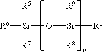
[R6][Si]([R7])([R5])O[Si]([R9])([R8])[R10]
